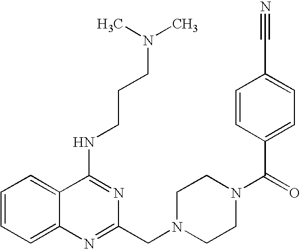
C1=CC=C2C(=C1)C(NCCCN(C)C)=NC(CN1CCN(C(=O)C3=CC=C(C#N)C=C3)CC1)=N2
